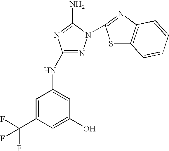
N1=C(NC2=CC(O)=CC(C(F)(F)F)=C2)N=C(N)N1C1=NC2=C(S1)C=CC=C2
